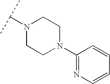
N1(C(C)C)CCN(C2=NC=CC=C2)CC1
